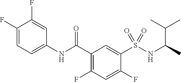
C1(F)=CC=C(NC(C2=C(F)C=C(F)C(S(NC(C)C(C)C)(=O)=O)=C2)=O)C=C1F
